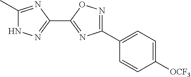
C1(C2=NOC(C3=NNC(C)=N3)=N2)=CC=C([OCF3])C=C1
